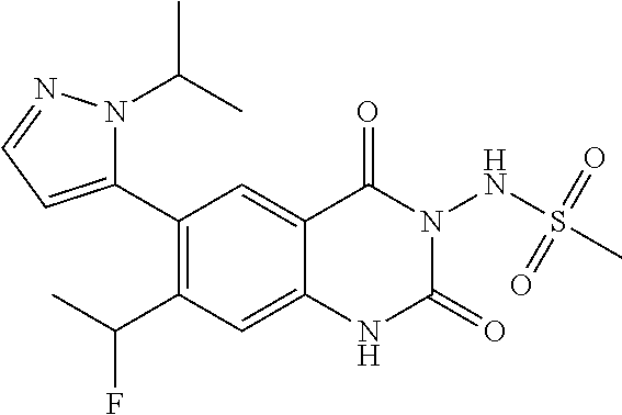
C1(C2=CC=NN2C(C)C)=C(C(C)F)C=C2C(=C1)C(=O)N(NS(C)(=O)=O)C(=O)N2
